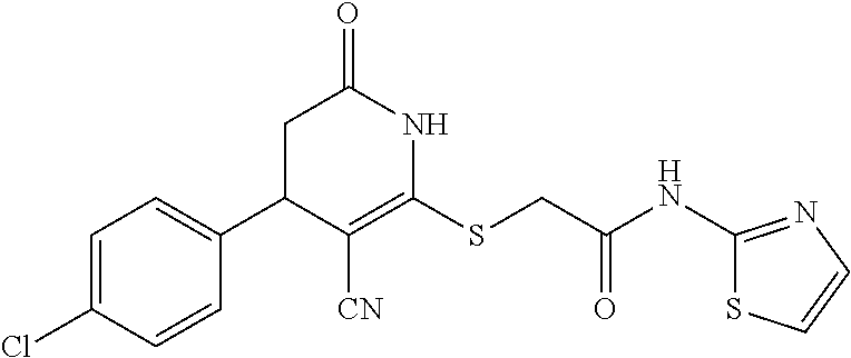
C1(C2C([CN])=C(SCC(NC3=NC=CS3)=O)NC(=O)C2)=CC=C(Cl)C=C1
